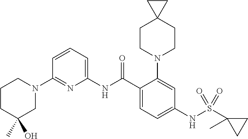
C1(N2CCCC(O)(C)C2)=NC(NC(C2=CC=C(NS(C3(C)CC3)(=O)=O)C=C2N2CCC3(CC2)CC3)=O)=CC=C1
